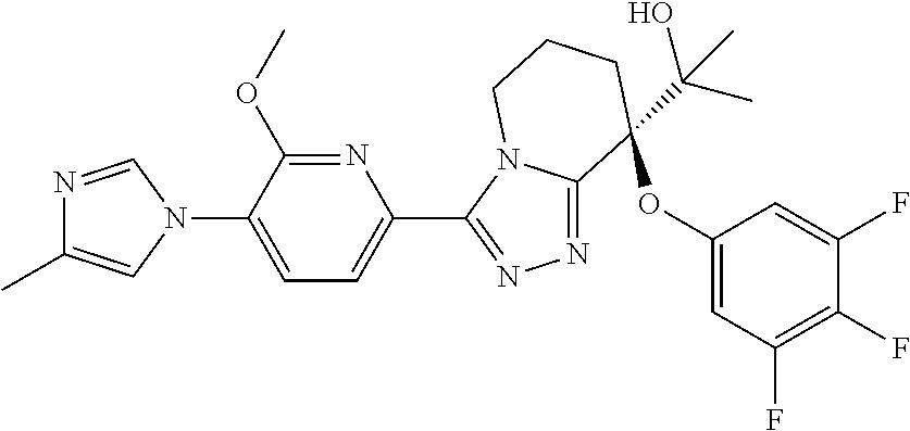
N1=CN(C2=CC=C(C3=NN=C4N3CCCC4(OC3=CC(F)=C(F)C(F)=C3)C(C)(O)C)N=C2OC)C=C1C
